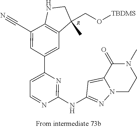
C1NC2=C(C1(C)CO[TBDMS])C=C(C1=CC=NC(NC3=NN4C(=C3)C(=O)N(C)CC4)=N1)C=C2C#N.[R]
